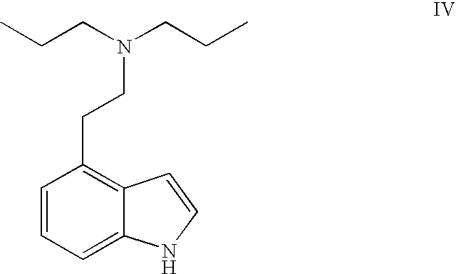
C1=CC=C2C(=C1CCN(CCC)CCC)C=CN2
